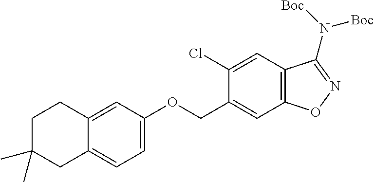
C1=C(OCC2=CC3=C(C=C2Cl)C(N([Boc])[Boc])=NO3)C=C2C(=C1)CC(C)(C)CC2
